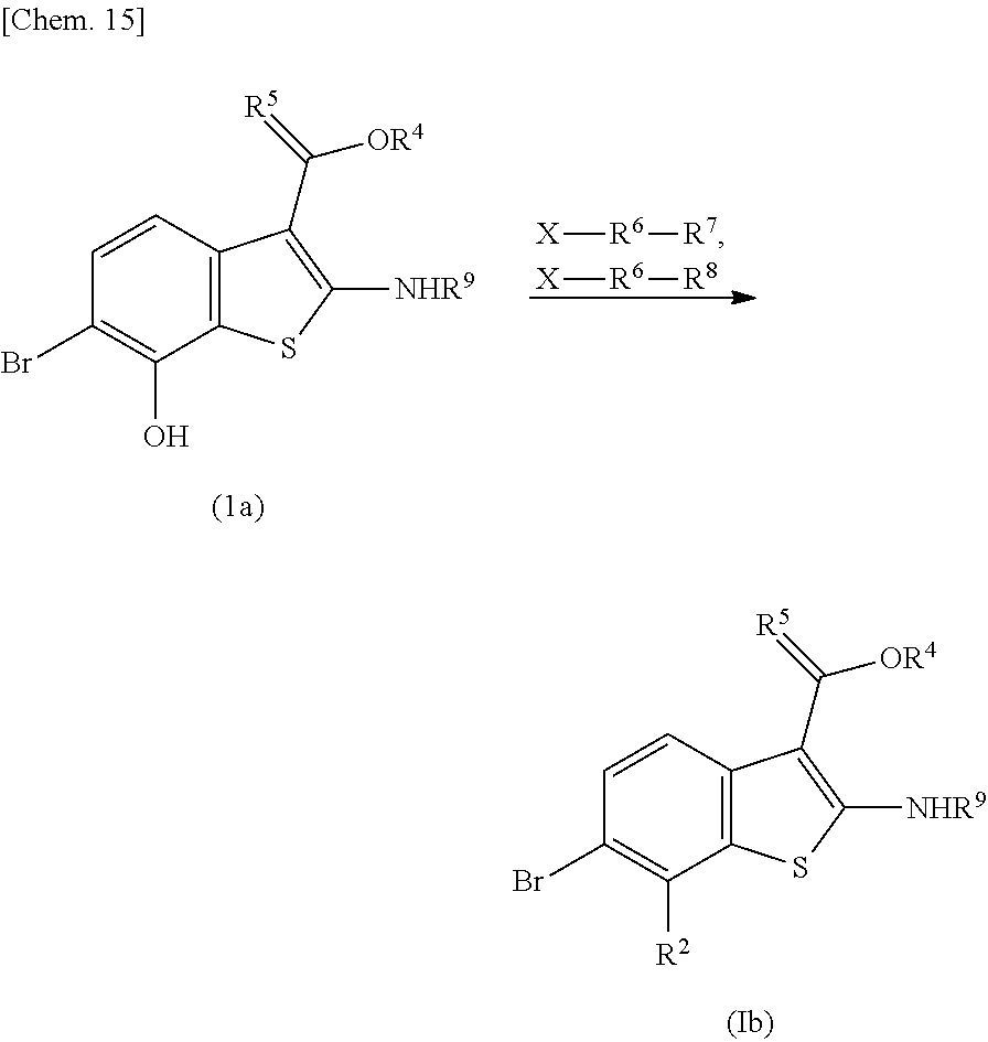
C1=CC2=C(C([R2])=C1Br)SC([NHR9])=C2C(=[R5])[OR4].C1=CC2=C(C(O)=C1Br)SC([NHR9])=C2C(=[R5])[OR4].[X][R6][R7].[X][R6][R8]
